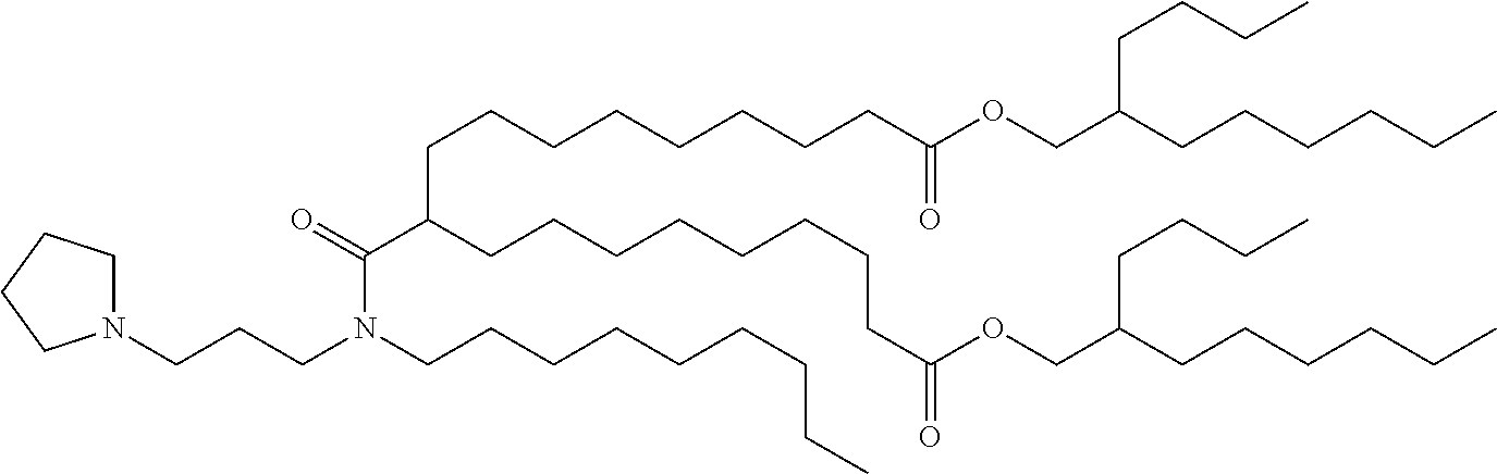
N1(CCCN(C(C(CCCCCCCCC(OCC(CCCCCC)CCCC)=O)CCCCCCCCC(OCC(CCCCCC)CCCC)=O)=O)CCCCCCCCC)CCCC1
